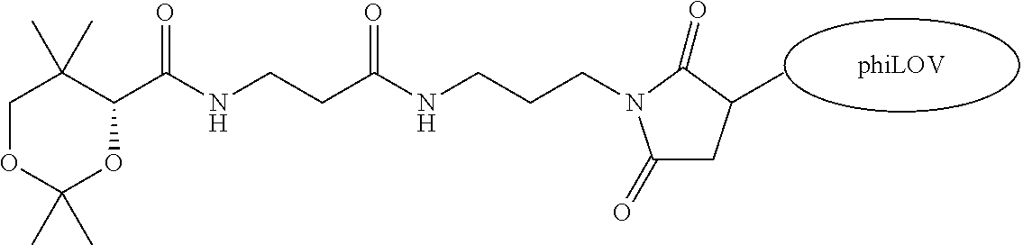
O1CC(C)(C)C(C(NCCC(=O)NCCCN2C(=O)CC(C)C2=O)=O)OC1(C)C
